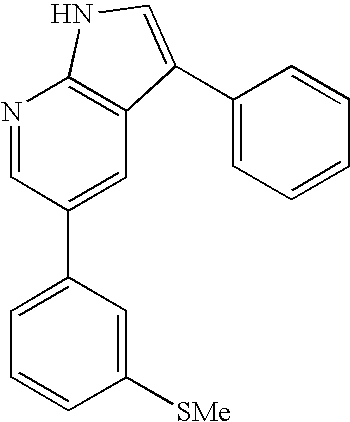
N1=CC(C2=CC=CC([SMe])=C2)=CC2=C1NC=C2C1=CC=CC=C1
